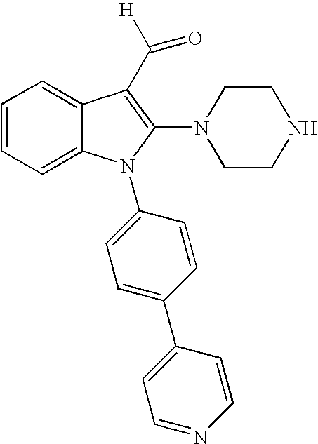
C1=CC=C2C(=C1)C(C([H])=O)=C(N1CCNCC1)N2C1=CC=C(C2=CC=NC=C2)C=C1
